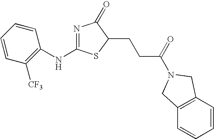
N(C1=NC(=O)C(CCC(=O)N2CC3=C(C=CC=C3)C2)S1)C1=C([CF3])C=CC=C1
